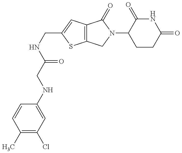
C12=C(C=C(CNC(=O)CNC3=CC(Cl)=C(C)C=C3)S1)C(=O)N(C1CCC(=O)NC1=O)C2
